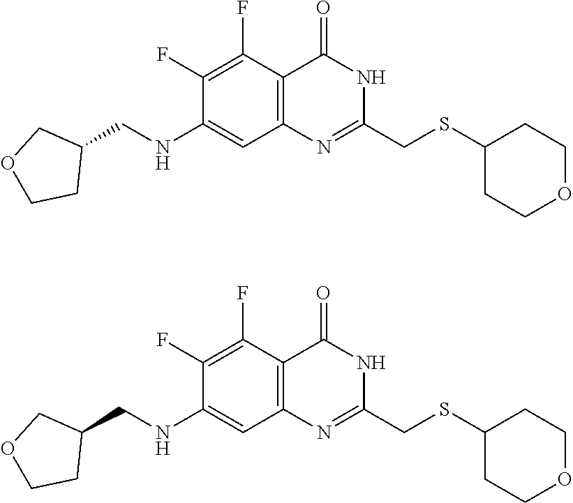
C1(SCC2=NC3=C(C(F)=C(F)C(NCC4COCC4)=C3)C(=O)N2)CCOCC1.C1(CNC2=CC3=C(C(F)=C2F)C(=O)NC(CSC2CCOCC2)=N3)CCOC1
